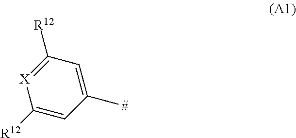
C1(C)=CC([R12])=[X]C([R12])=C1
